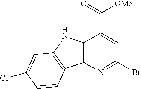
C12=C(N=C(Br)C=C1C(=O)[OMe])C1=C(N2)C=C(Cl)C=C1
